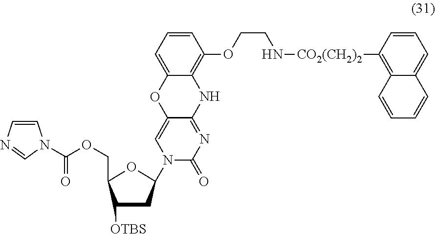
N1(C2CC([OTBS])C(COC(=O)N3C=CN=C3)O2)C(=O)N=C2C(=C1)OC1=CC=CC(OCCN[CO2(CH2)2]C3=C4C(=CC=C3)C=CC=C4)=C1N2
